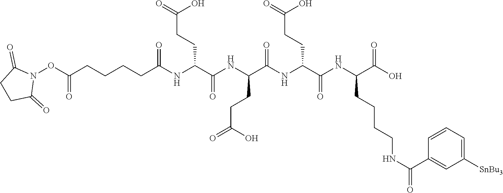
C1CC(=O)N(OC(=O)CCCCC(=O)NC(CCC(=O)O)C(NC(CCC(=O)O)C(=O)NC(CCC(=O)O)C(NC(CCCCNC(C2=CC([SnBu3])=CC=C2)=O)C(=O)O)=O)=O)C1=O
